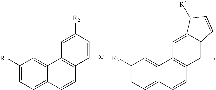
C1([R3])=CC=C2C(=C1)C1=C(C=C2)C=C2C(=C1)C([R4])C=C2.C1([R1])=CC=C2C(=C1)C1=C(C=C2)C=CC([R2])=C1
